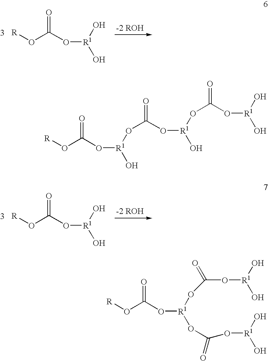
O(C(O[R1](O)O)=O)[R].O(C(O[R1](O)OC(=O)O[R1](O)OC(=O)O[R1](O)O)=O)[R].O(C(O[R1](O)O)=O)[R].O(C(O[R1](OC(O[R1](O)O)=O)OC(O[R1](O)O)=O)=O)[R]
